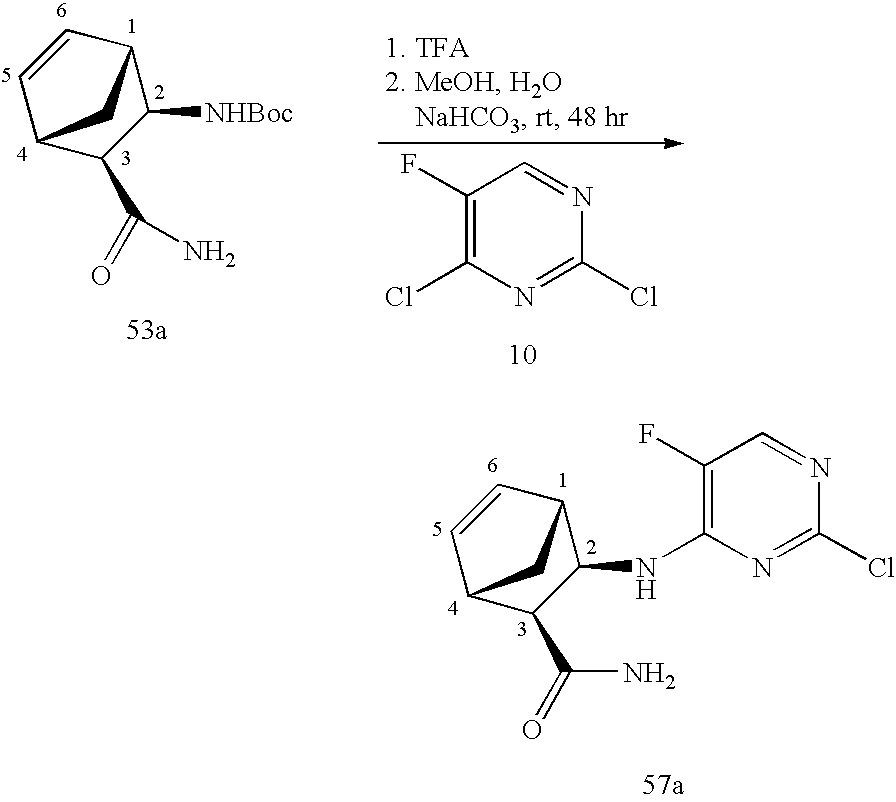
C1([NHBoc])C2CC(C=C2)C1C(=O)N.C1(F)=C(Cl)N=C(Cl)N=C1.C1(NC2=C(F)C=NC(Cl)=N2)C2CC(C=C2)C1C(=O)N
